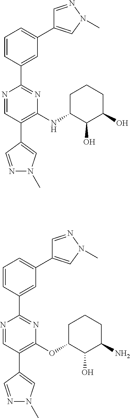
N1=CC(C2=CN(C)N=C2)=C(NC2C(O)C(O)CCC2)N=C1C1=CC(C2=CN(C)N=C2)=CC=C1.N1=CC(C2=CN(C)N=C2)=C(OC2C(O)C(N)CCC2)N=C1C1=CC(C2=CN(C)N=C2)=CC=C1
